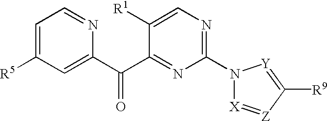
N1(C2=NC=C([R1])C(C(C3=CC([R5])=CC=N3)=O)=N2)[X]=[Z]C([R9])=[Y]1
